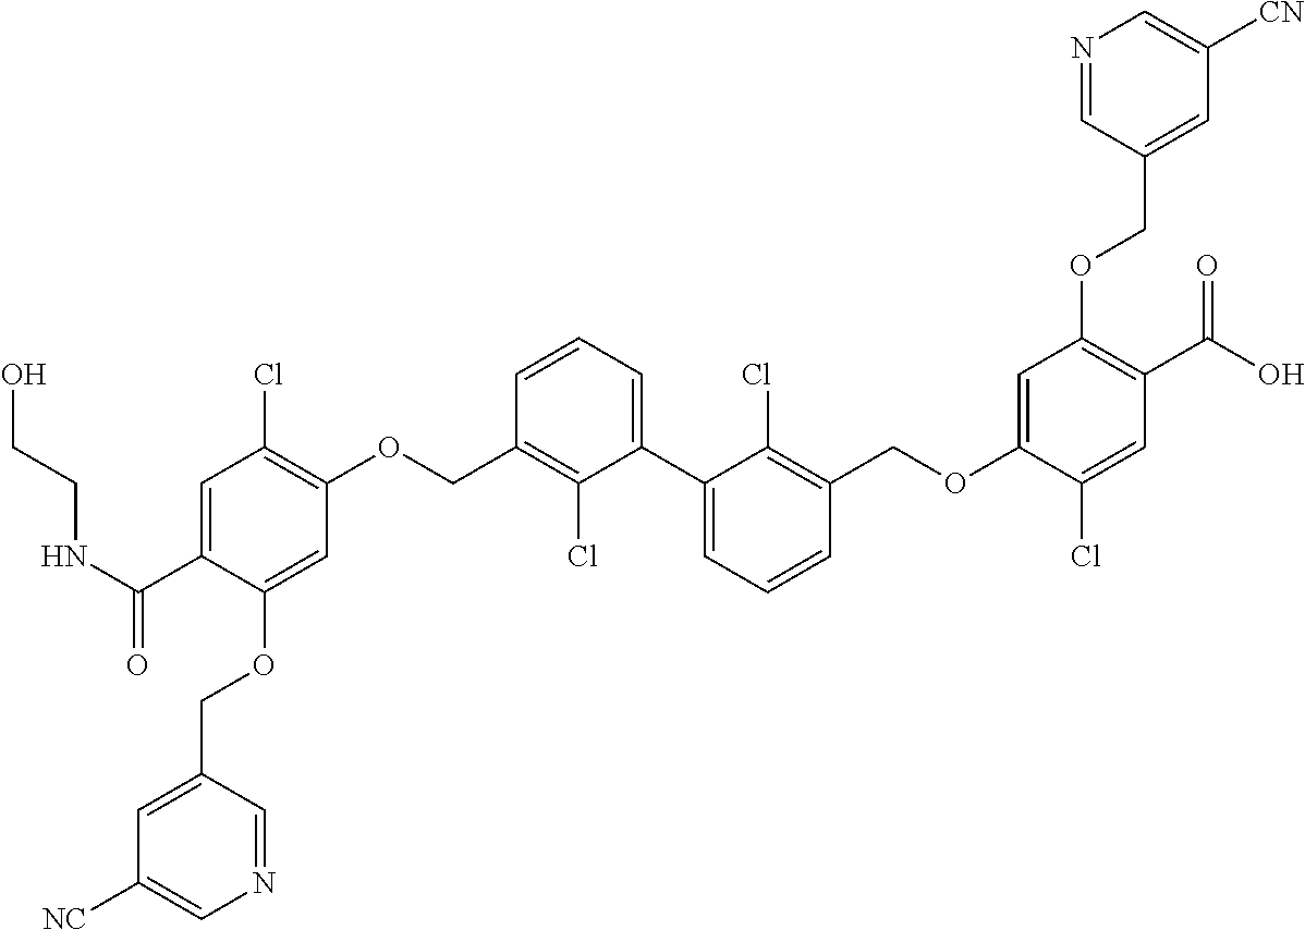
C1=C(C(=O)NCCO)C(OCC2=CC([NC])=CN=C2)=CC(OCC2=C(Cl)C(C3=CC=CC(COC4=CC(OCC5=CC([CN])=CN=C5)=C(C(=O)O)C=C4Cl)=C3Cl)=CC=C2)=C1Cl
